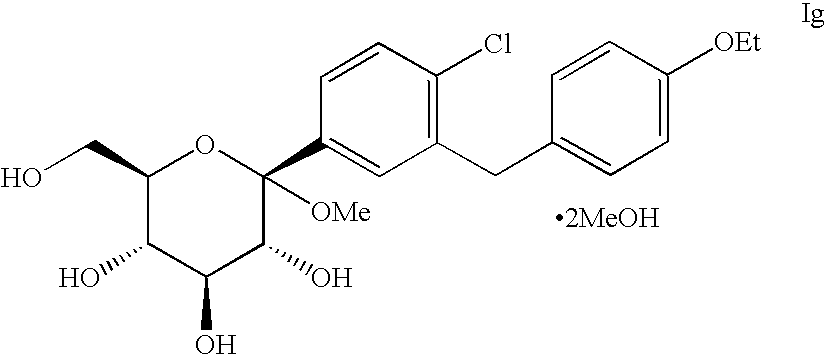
C1(CO)C(O)C(O)C(O)C([OMe])(C2=CC(CC3=CC=C([OEt])C=C3)=C(Cl)C=C2)O1
